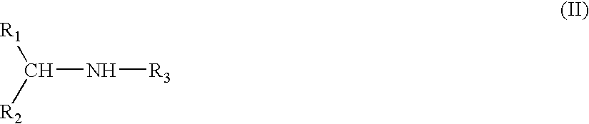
C([R1])([R2])N[R3]
